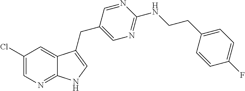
C1(Cl)=CN=C2C(=C1)C(CC1=CN=C(NCCC3=CC=C(F)C=C3)N=C1)=CN2
